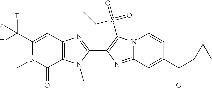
C12=C(N(C)C(C3=C(S(=O)(=O)CC)N4C(=N3)C=C(C(C3CC3)=O)C=C4)=N1)C(=O)N(C)C(C(F)(F)F)=C2
